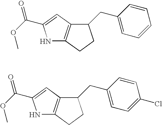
N1C2=C(C=C1C(OC)=O)C(CC1=CC=CC=C1)CC2.N1C2=C(C=C1C(OC)=O)C(CC1=CC=C(Cl)C=C1)CC2
